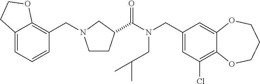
C1(CN(C(=O)C2CCN(CC3=C4C(=CC=C3)CCO4)C2)CC(C)C)=CC(Cl)=C2C(=C1)OCCCO2
